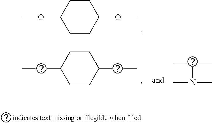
C1CC(OC)CCC1OC.C1CC(CC)CCC1CC.CC(C)N(C)C
